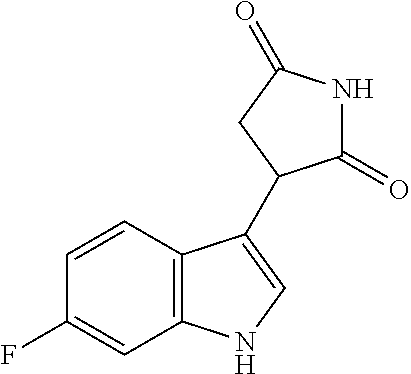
C12=C(C=CC(F)=C1)C(C1C(=O)NC(=O)C1)=CN2
